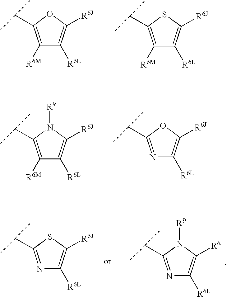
C1([R6M])=C(C(C)C)OC([R6J])=C1[R6L].C1([R6M])=C(C(C)C)SC([R6J])=C1[R6L].C1([R6M])=C(C(C)C)N([R9])C([R6J])=C1[R6L].N1=C(C(C)C)OC([R6J])=C1[R6L].N1=C(C(C)C)SC([R6J])=C1[R6L].N1=C(C(C)C)N([R9])C([R6J])=C1[R6L]
